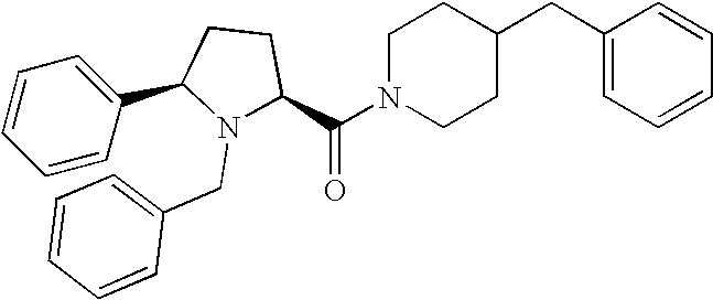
C(N1CCC(CC2=CC=CC=C2)CC1)(=O)C1CCC(C2=CC=CC=C2)N1CC1=CC=CC=C1
